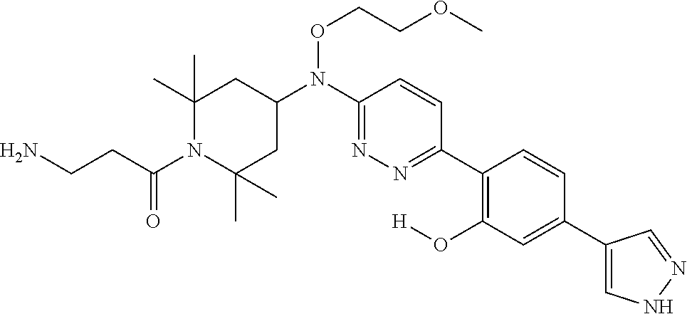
C1(C)(C)CC(N(C2=NN=C(C3=C(O[H])C=C(C4=CNN=C4)C=C3)C=C2)OCCOC)CC(C)(C)N1C(CCN)=O
